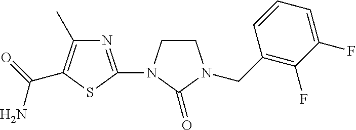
N1=C(N2CCN(CC3=C(F)C(F)=CC=C3)C2=O)SC(C(=O)N)=C1C
